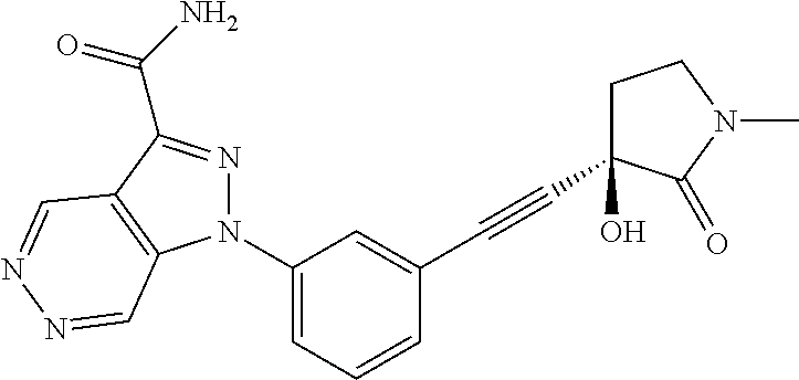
C1(N2N=C(C(=O)N)C3=C2C=NN=C3)=CC=CC(C#CC2(O)CCN(C)C2=O)=C1
